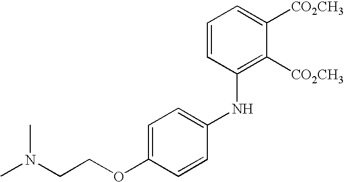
C1=CC(NC2=CC=C(OCCN(C)C)C=C2)=C([CO2CH3])C([CO2CH3])=C1
